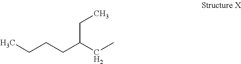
CCCCC(CC)CC
